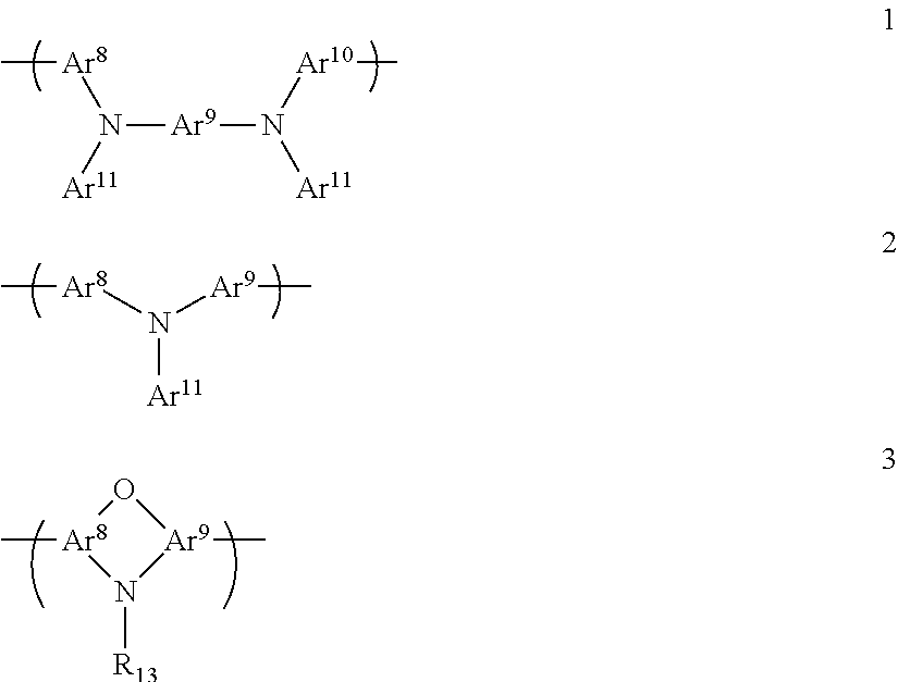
N([Ar9]N([Ar11])[Ar10]C)([Ar11])[Ar8]C.N([Ar11])([Ar8]C)[Ar9]C.O1[Ar8](C)N([R13])[Ar9]1C
